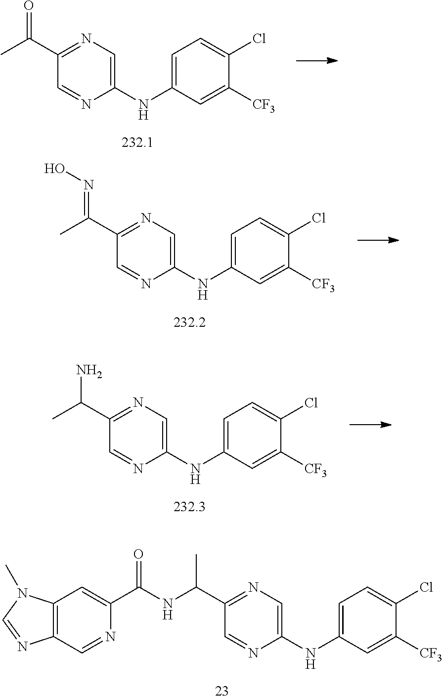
C1(C(NC(C2=CC3=C(C=N2)N=CN3C)=O)C)=NC=C(NC2=CC=C(Cl)C([CF3])=C2)N=C1.C1(C(C)=O)=NC=C(NC2=CC=C(Cl)C([CF3])=C2)N=C1.C1(C(C)=NO)=NC=C(NC2=CC=C(Cl)C([CF3])=C2)N=C1.C1(C(C)N)=NC=C(NC2=CC=C(Cl)C([CF3])=C2)N=C1
